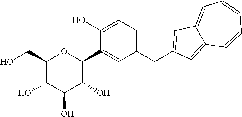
C1(CO)C(O)C(O)C(O)C(C2=CC(CC3=CC4=CC=CC=CC4=C3)=CC=C2O)O1
